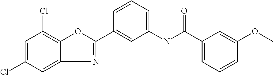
C1=C(Cl)C=C2N=C(C3=CC(NC(C4=CC=CC(OC)=C4)=O)=CC=C3)OC2=C1Cl
